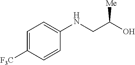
C1=C([F3C])C=CC(NCC(O)[Me])=C1
